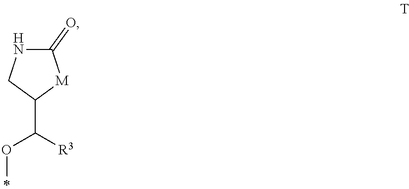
C1(C([R3])OC)[M]C(=O)NC1
